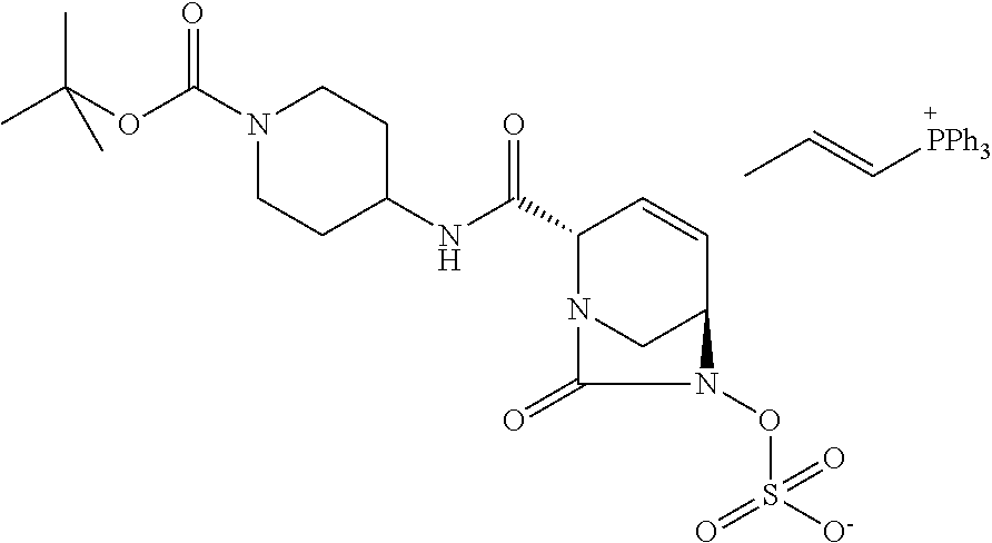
C1(C(NC2CCN(C(OC(C)(C)C)=O)CC2)=O)N2CC(C=C1)N(OS([O-])(=O)=O)C2=O.CC=C[PPh3]
